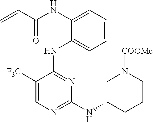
N(C1=CC=CC=C1NC1=NC(NC2CCCN([COOMe])C2)=NC=C1[F3C])C(C=C)=O
